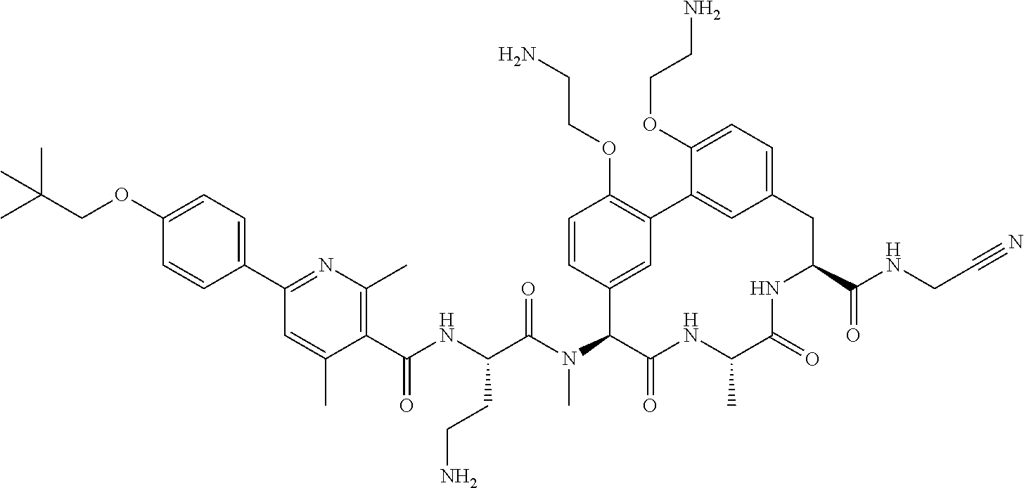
C1(C(NC(C(N(C2C(=O)NC(C)C(=O)NC(C(NCC#N)=O)CC3=CC=C(OCCN)C(=C3)C3=C(OCCN)C=CC2=C3)C)=O)CCN)=O)=C(C)N=C(C2=CC=C(OCC(C)(C)C)C=C2)C=C1C
